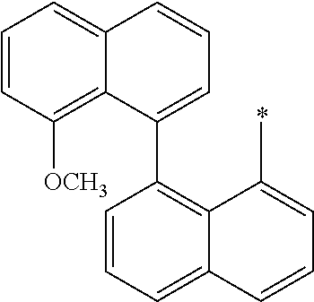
C1=CC([OCH3])=C2C(=C1)C=CC=C2C1=C2C(=CC=C1)C=CC=C2C
